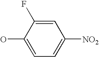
C1(O)=CC=C([NO2])C=C1F
